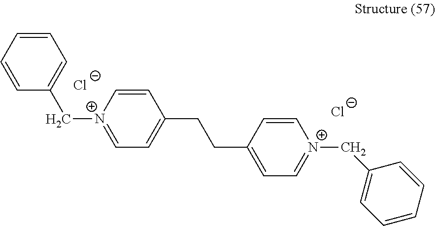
[Cl-].[Cl-].[N+]1(CC2=CC=CC=C2)=CC=C(CCC2=CC=[N+](CC3=CC=CC=C3)C=C2)C=C1
